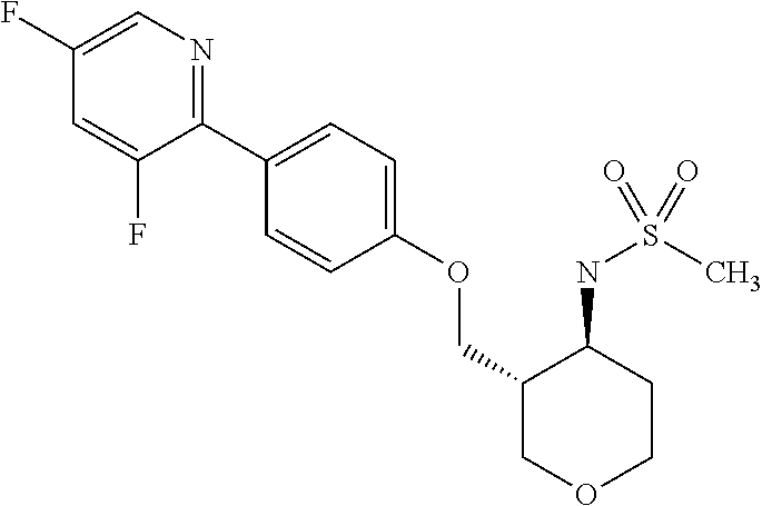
C1(C2=CC=C(OCC3COCCC3NS(C)(=O)=O)C=C2)=NC=C(F)C=C1F
